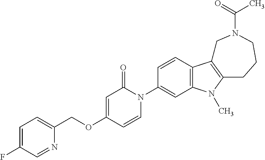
C1=C(F)C=NC(COC2=CC(=O)N(C3=CC4=C(C=C3)C3=C(N4C)CCCN(C(=O)C)C3)C=C2)=C1
